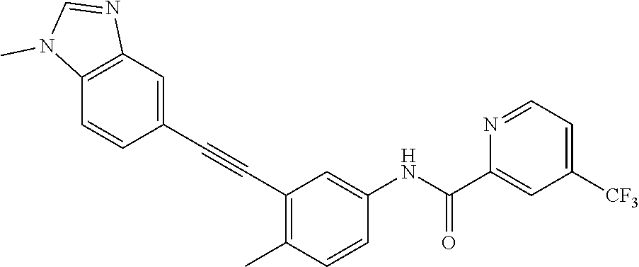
C1([CF3])=CC=NC(C(NC2=CC(C#CC3=CC4=C(C=C3)N(C)C=N4)=C(C)C=C2)=O)=C1
